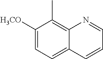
C1([H3CO])=CC=C2C(=C1C)N=CC=C2
